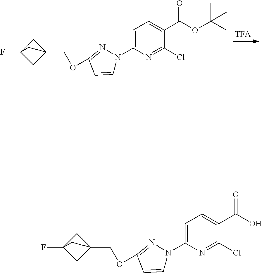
C1=CN(C2=CC=C(C(=O)OC(C)(C)C)C(Cl)=N2)N=C1OCC12CC(F)(C1)C2.C1=CN(C2=CC=C(C(=O)O)C(Cl)=N2)N=C1OCC12CC(F)(C1)C2
